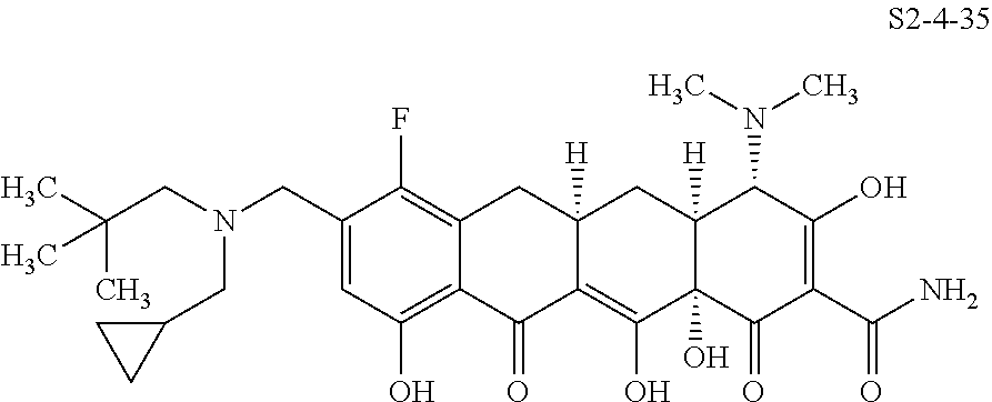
C1(CN(CC(C)(C)C)CC2CC2)=CC(O)=C2C(=C1F)CC1([H])C(=C(O)C3(O)C([H])(C1)C(N(C)C)C(O)=C(C(N)=O)C3=O)C2=O
